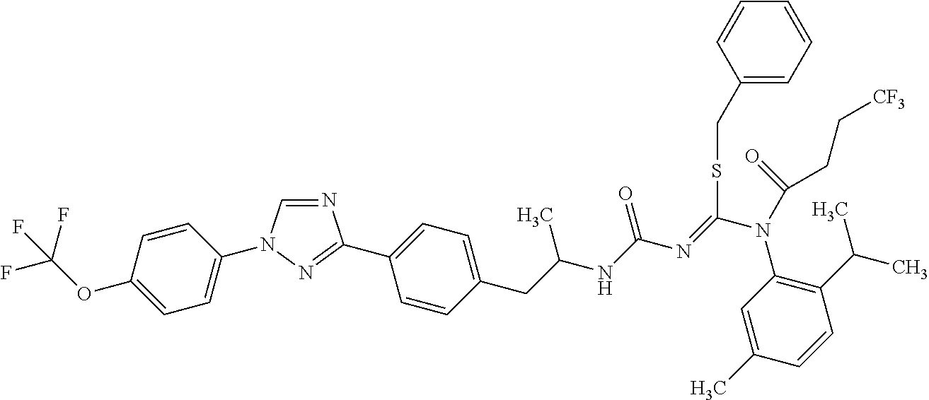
N1=CN(C2=CC=C(OC(F)(F)F)C=C2)N=C1C1=CC=C(CC(NC(N=C(N(C2=C(C(C)C)C=CC(C)=C2)C(CC[CF3])=O)SCC2=CC=CC=C2)=O)C)C=C1
